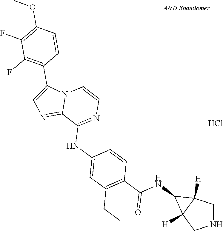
N1CC2([H])C([H])(C1)C2NC(C1=C(CC)C=C(NC2=NC=CN3C2=NC=C3C2=C(F)C(F)=C(OC)C=C2)C=C1)=O.Cl
